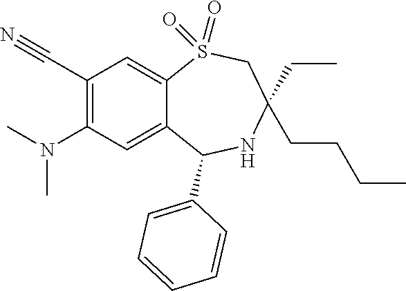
C1(C#N)=C(N(C)C)C=C2C(=C1)S(=O)(=O)CC(CCCC)(CC)NC2C1=CC=CC=C1
